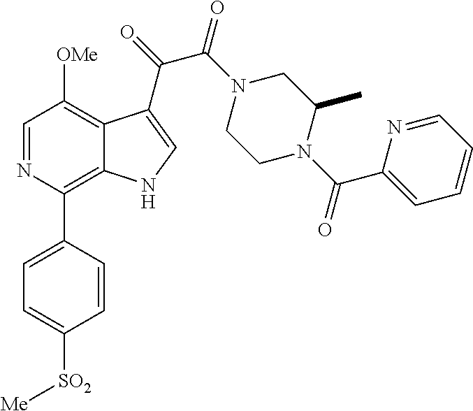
C1=NC(C2=CC=C([SO2][Me])C=C2)=C2C(=C1[OMe])C(C(=O)C(N1CCN(C(C3=CC=CC=N3)=O)C(C)C1)=O)=CN2
